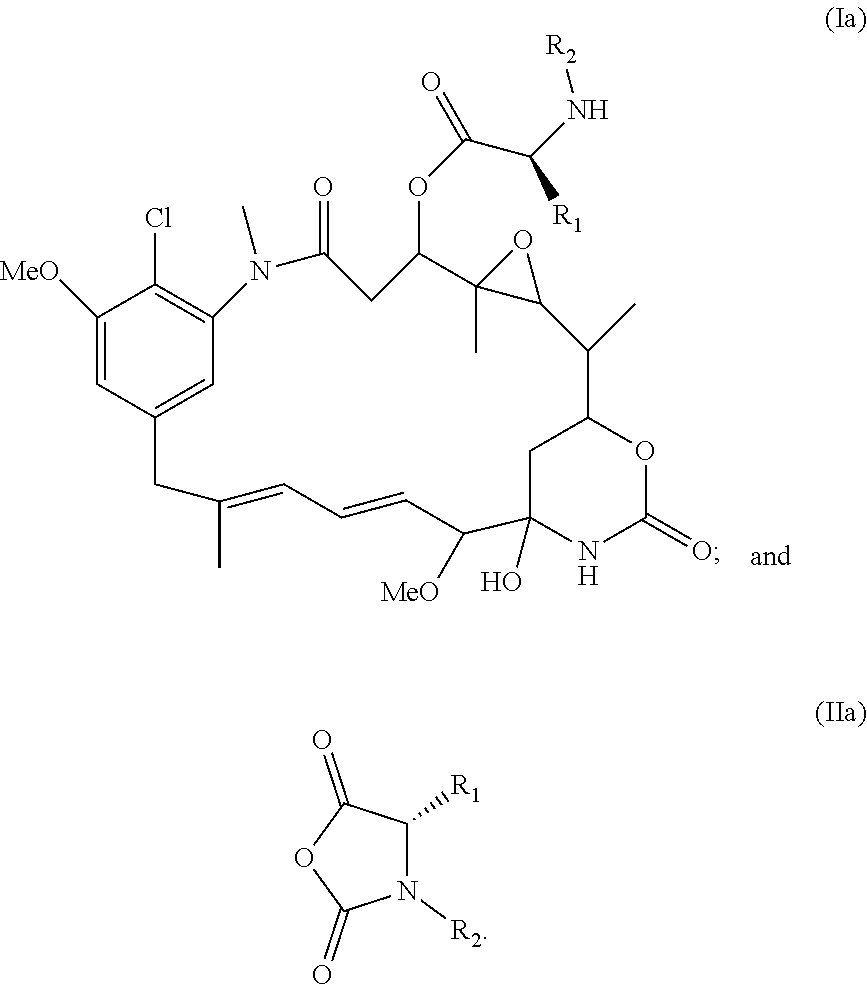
C1([MeO])=CC2=CC(=C1Cl)N(C)C(=O)CC(OC(C(N[R2])[R1])=O)C1(C)C(C(C)C3CC(O)(NC(=O)O3)C([MeO])C=CC=C(C)C2)O1.N1([R2])C([R1])C(=O)OC1=O
